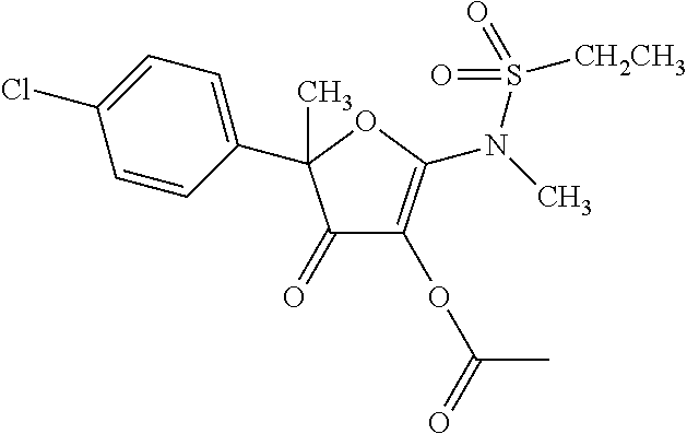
C1=CC(C2(C)C(=O)C(OC(=O)C)=C(N(C)S(=O)([CH2CH3])=O)O2)=CC=C1Cl
